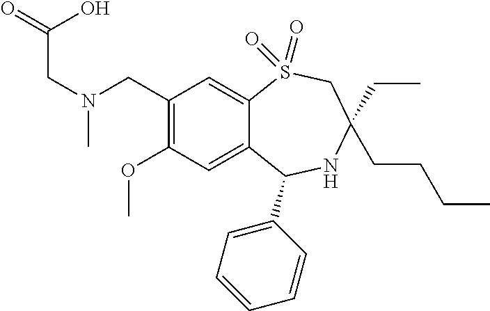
C1(CN(C)CC(=O)O)=C(OC)C=C2C(=C1)S(=O)(=O)CC(CCCC)(CC)NC2C1=CC=CC=C1
